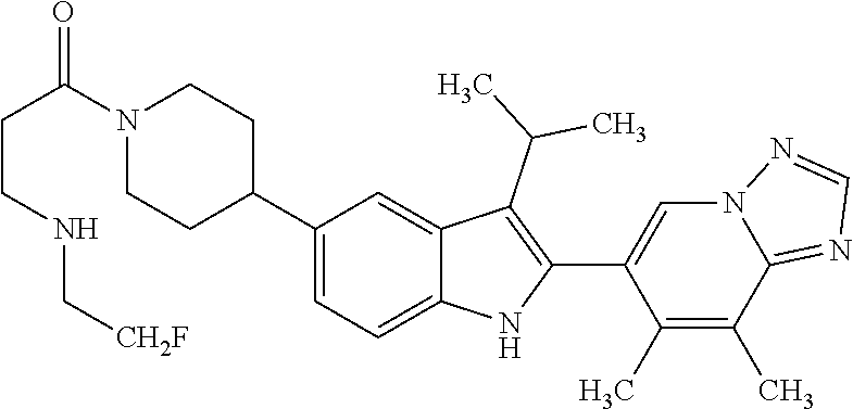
N1(C(CCNC[CH2F])=O)CCC(C2=CC=C3C(=C2)C(C(C)C)=C(C2=CN4C(=NC=N4)C(C)=C2C)N3)CC1
